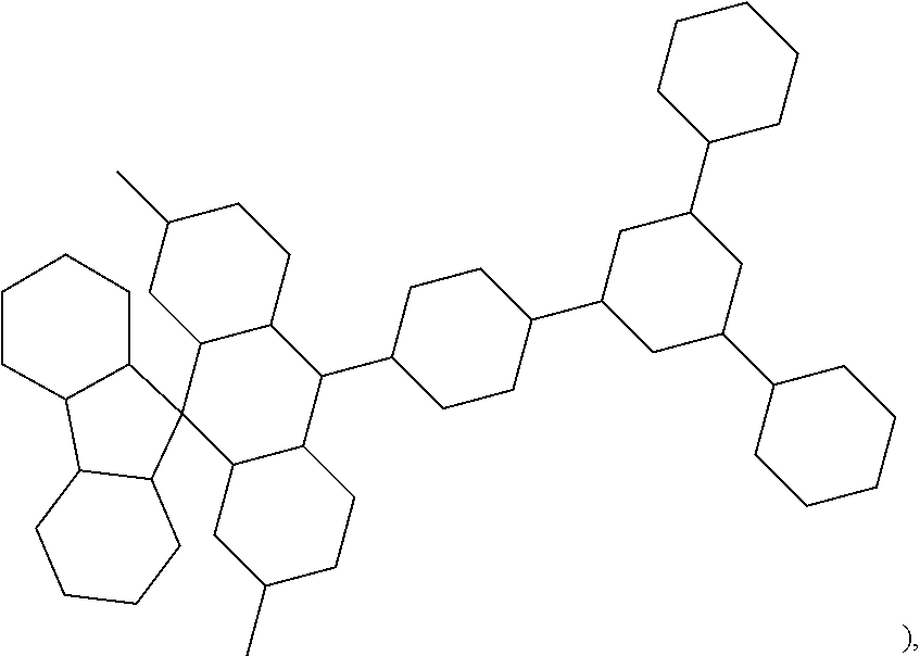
C1CC(C2CC(C3CCCCC3)CC(C3CCCCC3)C2)CCC1C1C2C(C3(C4C1CCC(C)C4)C1C(C4C3CCCC4)CCCC1)CC(C)CC2
